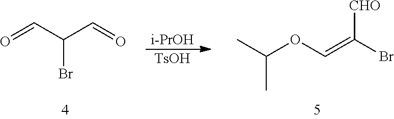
O=CC(C=O)Br.[i-PrOH].[TsOH].C(OC=C(Br)[CHO])(C)C
